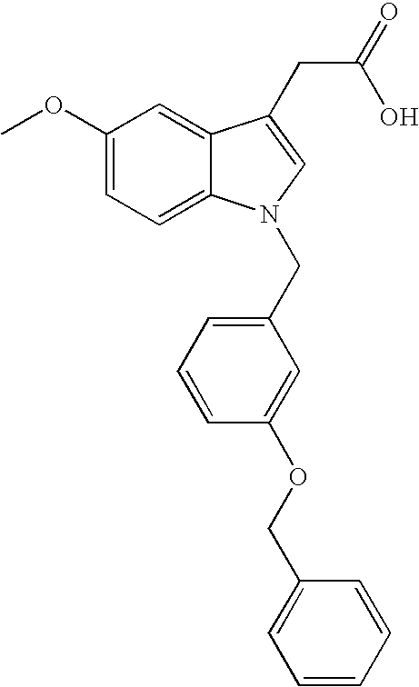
C1(OC)=CC=C2C(=C1)C(CC(=O)O)=CN2CC1=CC=CC(OCC2=CC=CC=C2)=C1
